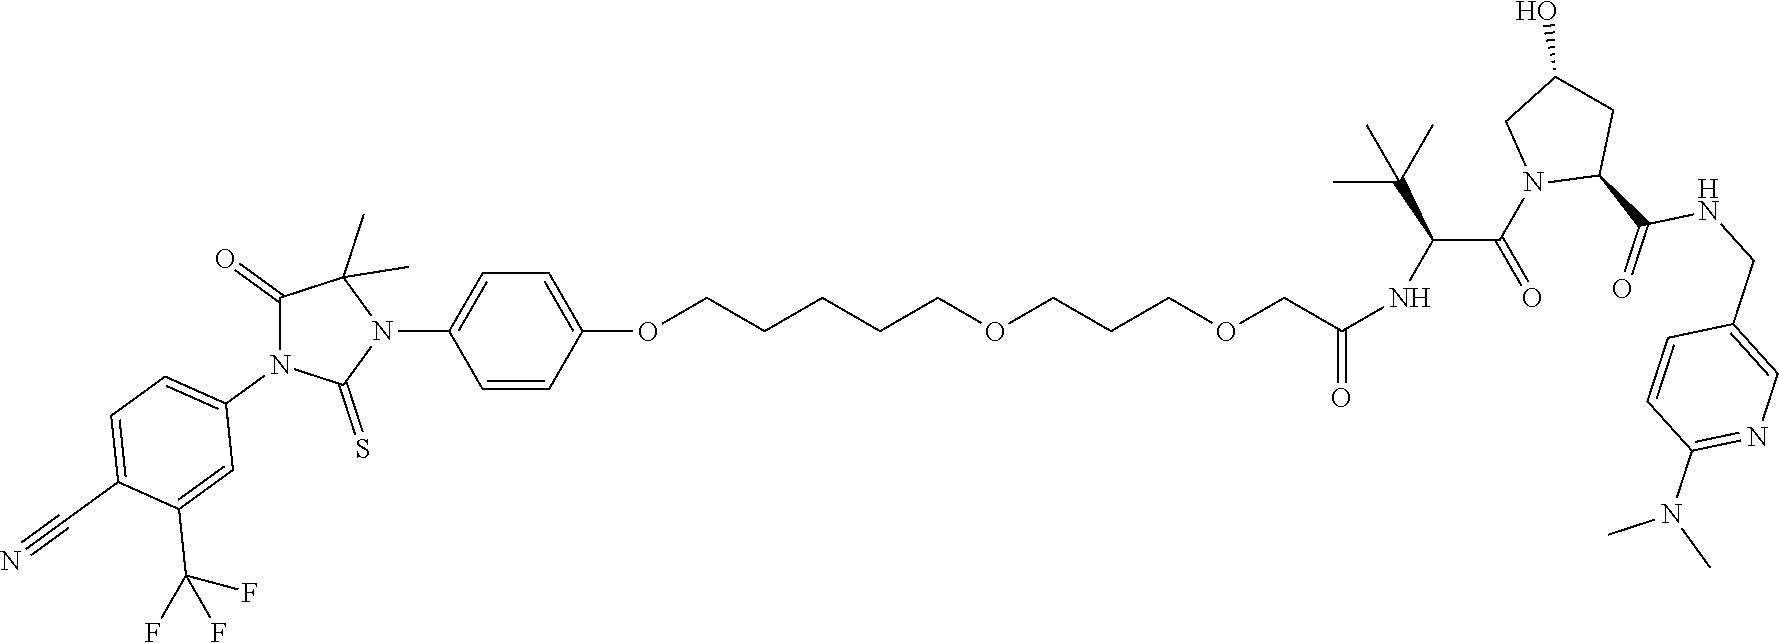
C1(=O)N(C2=CC=C(C#N)C(C(F)(F)F)=C2)C(=S)N(C2=CC=C(OCCCCCOCCCOCC(NC(C(N3C(C(NCC4=CN=C(N(C)C)C=C4)=O)CC(O)C3)=O)C(C)(C)C)=O)C=C2)C1(C)C
